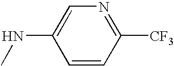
C1=CC([CF3])=NC=C1NC
